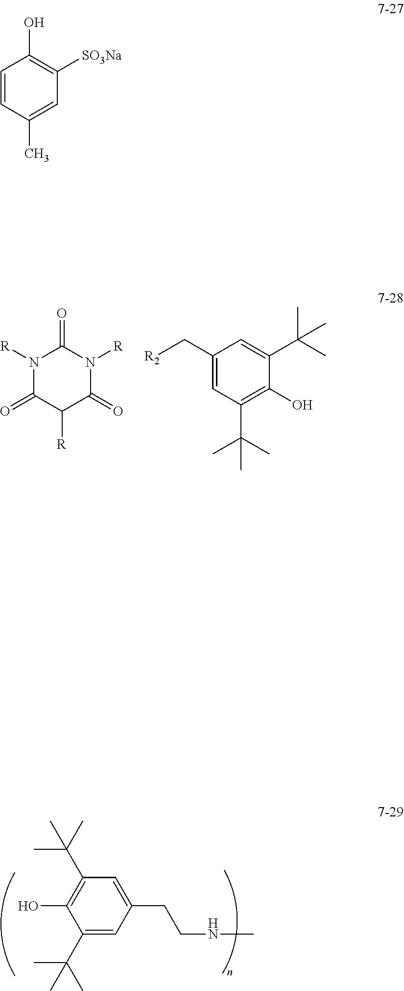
C1(CCNC)=CC(C(C)(C)C)=C(O)C(C(C)(C)C)=C1.N1([R])C(=O)C([R])C(=O)N([R])C1=O.C1(C(C)(C)C)=C(O)C(C(C)(C)C)=CC(C[R2])=C1.C1(O)=C([SO3Na])C=C(C)C=C1
